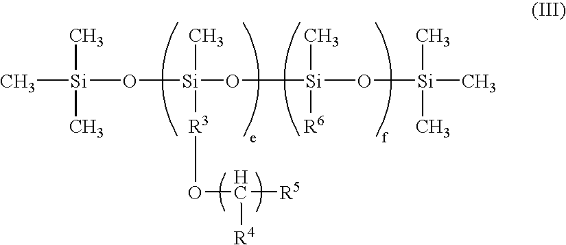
C[Si](C)(C)O[Si](C)([R3]OC([R5])[R4])O[Si](O[Si](C)(C)C)(C)[R6]
